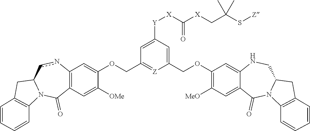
C12=C(C=C([OMe])C(OCC3=[Z]C(COC4=C([MeO])C=C5C(=C4)NCC4N(C5=O)C5=C(C4)C=CC=C5)=CC([Y][X]C([X]CC(S[Z])(C)C)=O)=C3)=C1)C(=O)N1C(cn2)CC2=C1C=CC=C2
